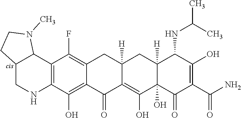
C12=C(C(O)=C3C(=C1F)CC1([H])CC4([H])C(NC(C)C)C(O)=C(C(=O)N)C(=O)C4(O)C(O)=C1C3=O)NCC1C2N(C)CC1
